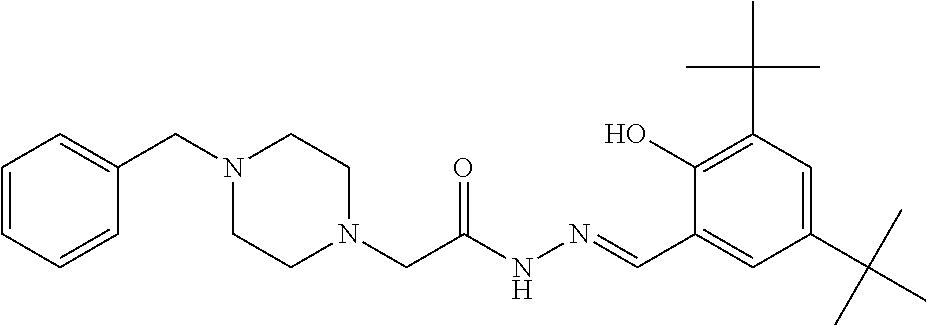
C1=CC=CC(CN2CCN(CC(NN=CC3=CC(C(C)(C)C)=CC(C(C)(C)C)=C3O)=O)CC2)=C1
